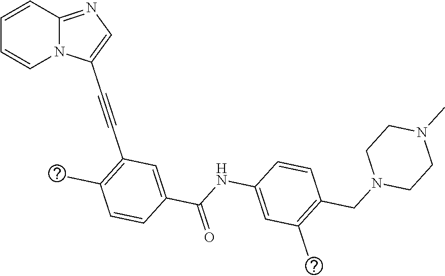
C1=CC2=NC=C(C#CC3=C(C)C=CC(C(NC4=CC(C)=C(CN5CCN(C)CC5)C=C4)=O)=C3)N2C=C1
